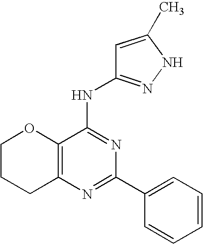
N1=C(C2=CC=CC=C2)N=C(NC2=NNC(C)=C2)C2=C1CCCO2
